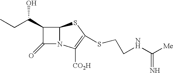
C1(C(CC)O)C(=O)N2C1SC(SCCNC([Me])=N)=C2[CO2H]
